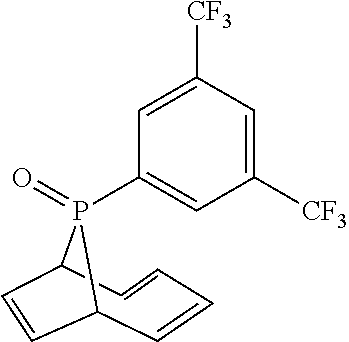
C1(P2(=O)C3C=CC=CC2C=C3)=CC([CF3])=CC([CF3])=C1
